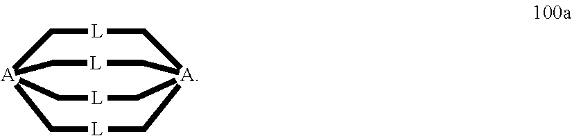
[A]123C[L]C[A](C[L]C1)(C[L]C2)C[L]C3
